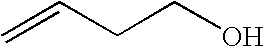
C=CCCO
